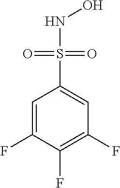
C1=C(F)C(F)=C(F)C=C1S(=O)(=O)NO
